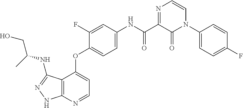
C12=C(N=CC=C1OC1=CC=C(NC(C3=NC=CN(C4=CC=C(F)C=C4)C3=O)=O)C=C1F)NN=C2NC(CO)C
